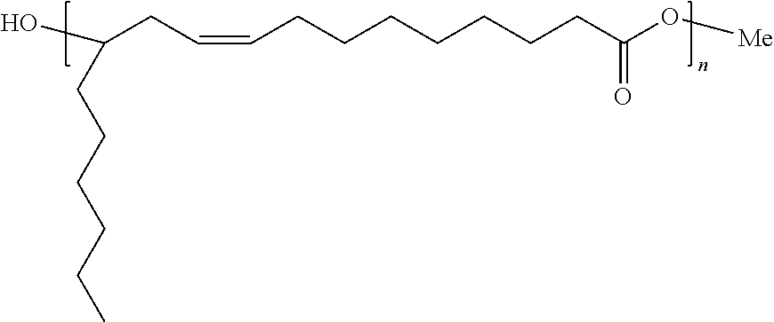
C(CC=CCCCCCCCC(O[Me])=O)(O)CCCCCC
